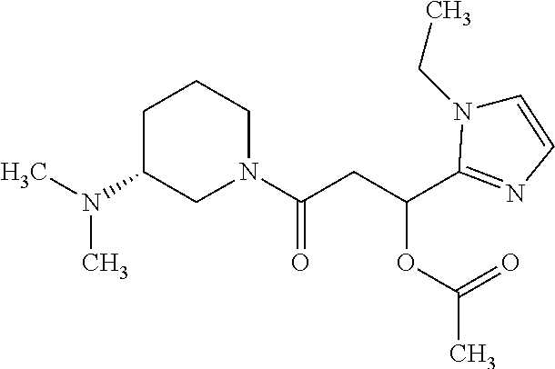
N1(C(CC(OC(=O)C)C2=NC=CN2CC)=O)CCCC(N(C)C)C1
